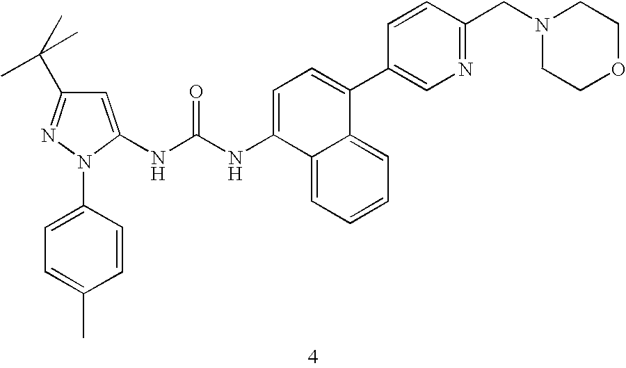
C1=C(NC(NC2=CC=C(C3=CN=C(CN4CCOCC4)C=C3)C3=CC=CC=C32)=O)N(C2=CC=C(C)C=C2)N=C1C(C)(C)C
